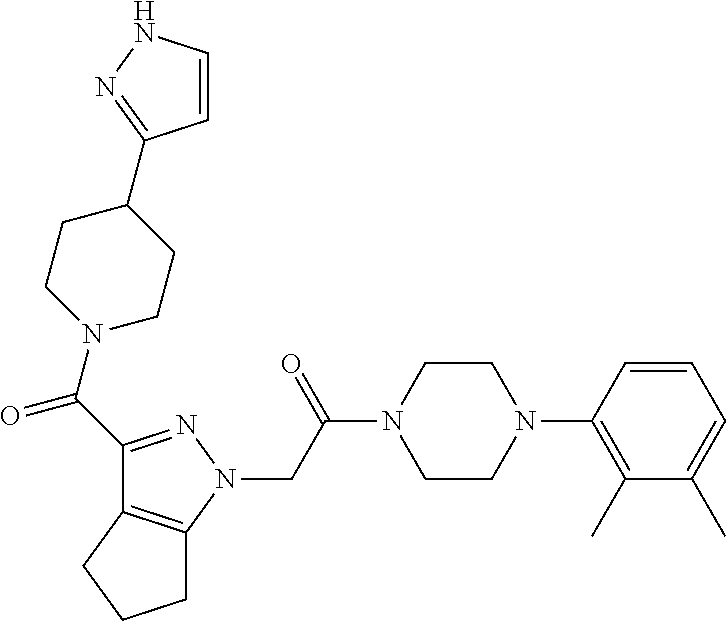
C(C(N1CCN(C2=C(C)C(C)=CC=C2)CC1)=O)N1N=C(C(=O)N2CCC(C3=NNC=C3)CC2)C2=C1CCC2
